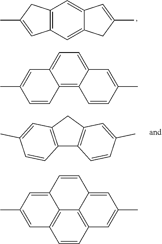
C12=C(C=C3C(=C1)C=C(C)C3)C=C(C)C2.C12=C3C(=CC=C1C=C(C)C=C2)C=C(C)C=C3.C12=C(CC3=C1C=CC(C)=C3)C=C(C)C=C2.C1=CC2=C3C4=C1C=C(C)C=C4C=CC3=CC(C)=C2
